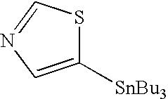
C1([SnBu3])=CN=CS1
